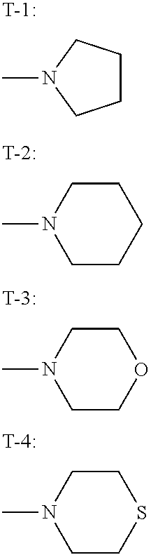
[T].C1CCN(C)C1.[T].C1CCN(C)CC1.[T].O1CCN(C)CC1.[T].S1CCN(C)CC1
